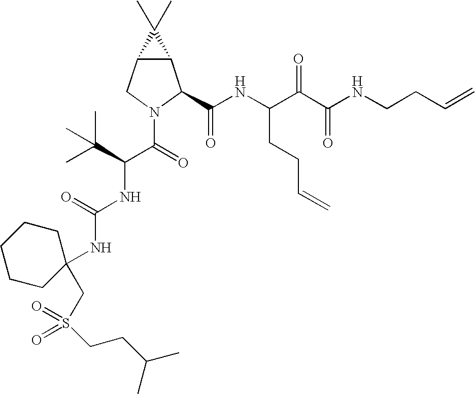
C12C(CN(C(C(NC(=O)NC3(CS(=O)(=O)CCC(C)C)CCCCC3)C(C)(C)C)=O)C1C(NC(C(C(NCCC=C)=O)=O)CCC=C)=O)C2(C)C
